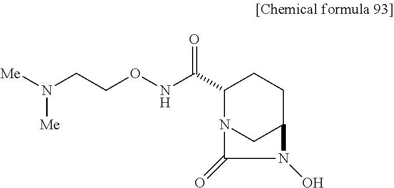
C1(C(=O)NOCCN([Me])[Me])N2CC(CC1)N(O)C2=O
